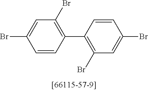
C1=CC(C2=C(Br)C=C(Br)C=C2)=C(Br)C=C1Br
